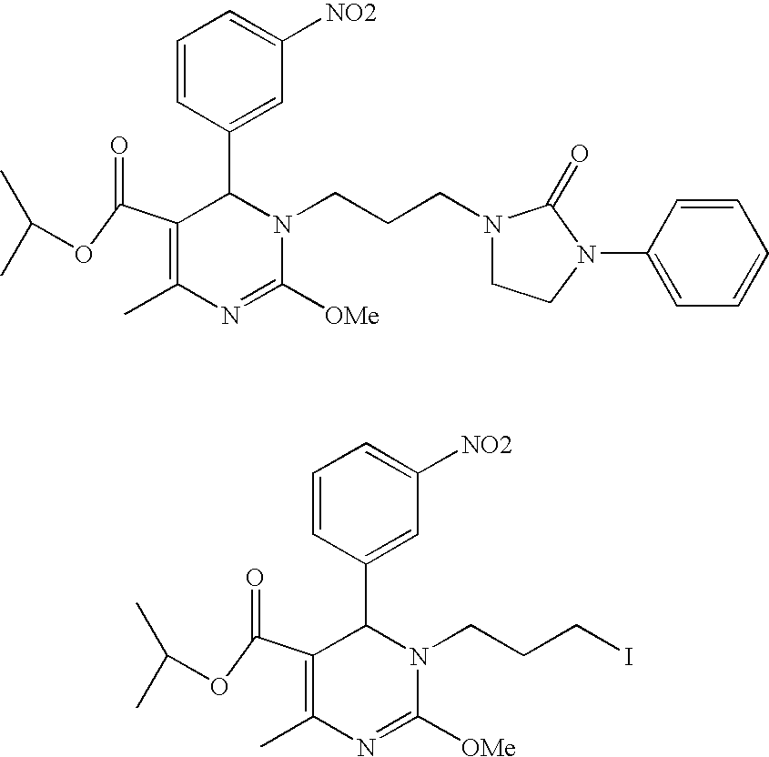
C1(C(OC(C)C)=O)=C(C)N=C([OMe])N(CCCN2CCN(C3=CC=CC=C3)C2=O)C1C1=CC([NO2])=CC=C1.C1(C(OC(C)C)=O)=C(C)N=C([OMe])N(CCCI)C1C1=CC([NO2])=CC=C1
